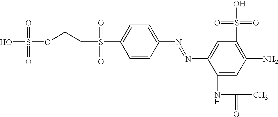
S(OCCS(C1=CC=C(N=NC2=CC(S(O)(=O)=O)=C(N)C=C2NC(=O)C)C=C1)(=O)=O)(=O)(=O)O
